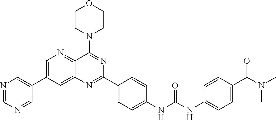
C12=CC(C3=CN=CN=C3)=CN=C1C(N1CCOCC1)=NC(C1=CC=C(NC(NC3=CC=C(C(N(C)C)=O)C=C3)=O)C=C1)=N2
